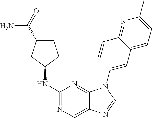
C1(NC2CC(C(N)=O)CC2)=NC=C2C(=N1)N(C1=CC3=CC=C(C)N=C3C=C1)C=N2
